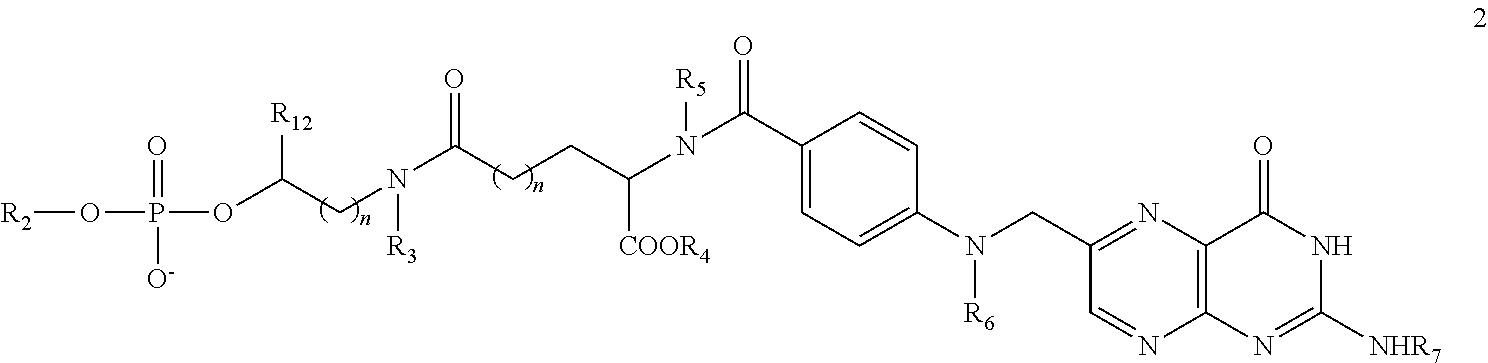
C(CN([R3])C(CCC(N(C(C1=CC=C(N(CC2=NC3=C(N=C2)N=C([NHR7])NC3=O)[R6])C=C1)=O)[R5])[COOR4])=O)([R12])OP(=O)([O-])O[R2]
